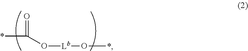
*C(=O)O[Lb]O*
